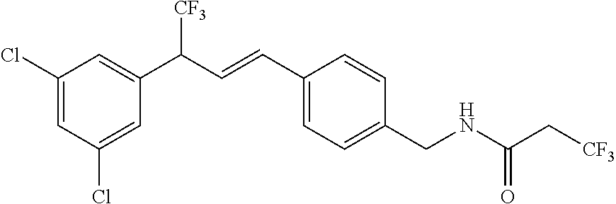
C1(CNC(C[CF3])=O)=CC=C(C=CC(C2=CC(Cl)=CC(Cl)=C2)[CF3])C=C1
